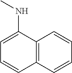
C12=C(C=CC=C1)C=CC=C2NC
